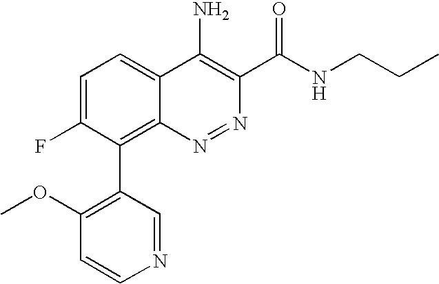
C1=C(F)C(C2=C(OC)C=CN=C2)=C2C(=C1)C(N)=C(C(NCCC)=O)N=N2
